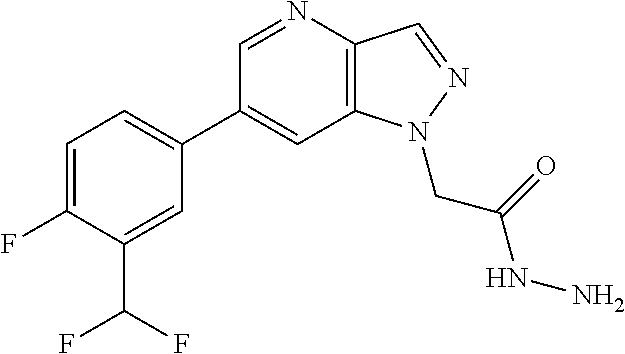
C1(C2=CC=C(F)C(C(F)F)=C2)=CC2=C(C=NN2CC(=O)NN)N=C1
